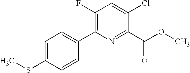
C1(C(OC)=O)=NC(C2=CC=C(SC)C=C2)=C(F)C=C1Cl
